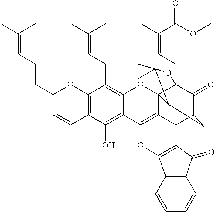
C12=C(C=CC(CCC=C(C)C)(C)O1)C(O)=C1C(=C2CC=C(C)C)OC23C4(CC=C(C)C(OC)=O)C(=O)C(CC2C(C)(C)O4)C2C3=C1OC1=C2C(=O)C2=C1C=CC=C2
